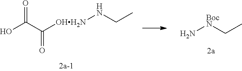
N[BocN]CC.O=C(O)C(=O)[OHH2N]NCC
